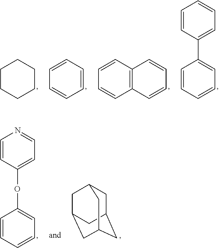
C1=CC=CC=C1.C12=C(C=CC=C1)C=CC=C2.C1CCCCC1.C1=CC=CC(C2=CC=CC=C2)=C1.C1=CC=CC(OC2=CC=NC=C2)=C1.C1C2CC3CC(CC1C3)C2
